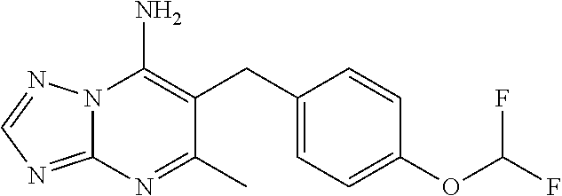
N12C(=NC=N1)N=C(C)C(CC1=CC=C(OC(F)F)C=C1)=C2N
